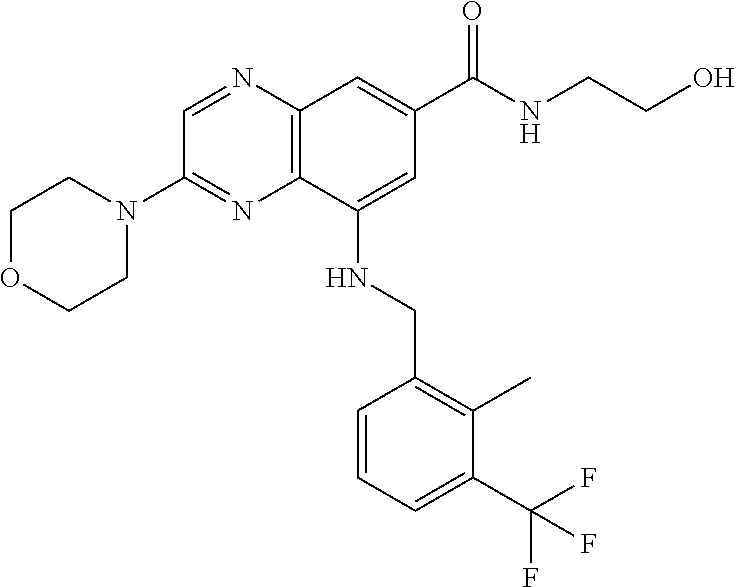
C1OCCN(C2=NC3=C(N=C2)C=C(C(NCCO)=O)C=C3NCC2=C(C)C(C(F)(F)F)=CC=C2)C1
